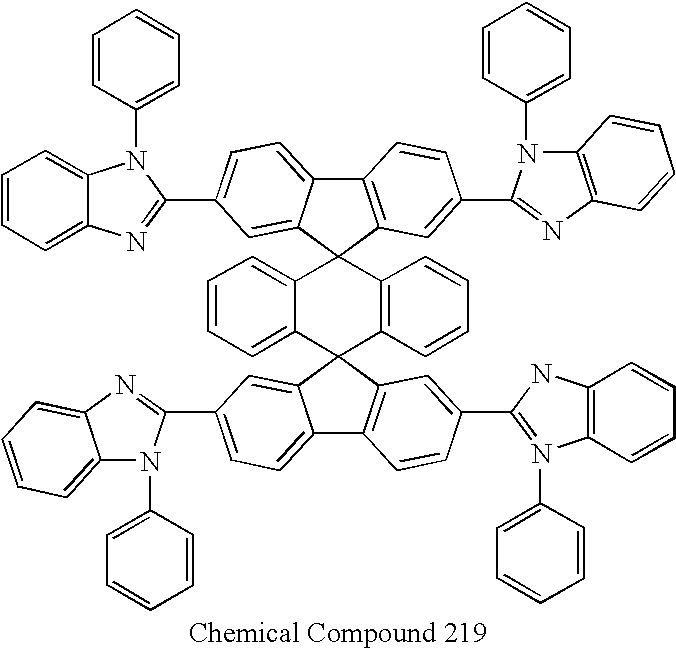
C12=CC=CC=C1C1(C3=C(C=CC=C3)C23C2=CC(C4=NC5=CC=CC=C5N4C4=CC=CC=C4)=CC=C2C2=C3C=C(C3=NC4=C(N3C3=CC=CC=C3)C=CC=C4)C=C2)C2=C(C3=CC=C(C4=NC5=CC=CC=C5N4C4=CC=CC=C4)C=C31)C=CC(C1=N(C3=CC=CC=C3)C3=C(N1)C=CC=C3)=C2
